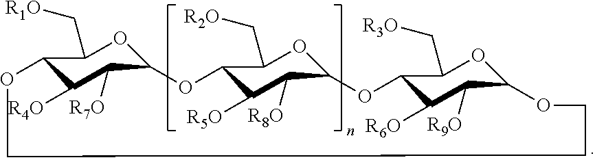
O1C2C([R7O])C([R4O])C(C(C[R1O])O2)OCCCOC2C([R9O])C([R6O])C(OC3C([R8O])C([R5O])C1C(C[R2O])O3)C(C[R3O])O2
